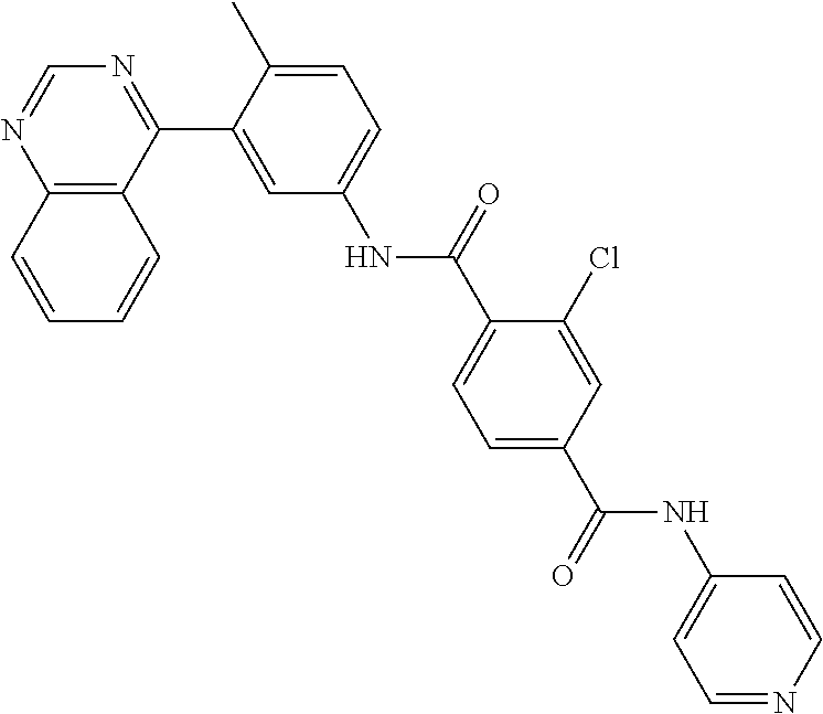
C12=C(C(C3=CC(NC(C4=CC=C(C(=O)NC5=CC=NC=C5)C=C4Cl)=O)=CC=C3C)=NC=N1)C=CC=C2
